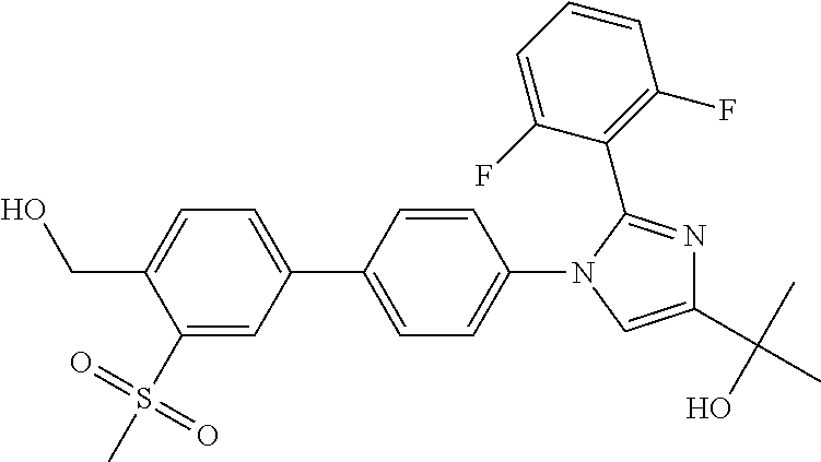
C1(S(=O)(=O)C)=CC(C2=CC=C(N3C=C(C(C)(O)C)N=C3C3=C(F)C=CC=C3F)C=C2)=CC=C1CO
